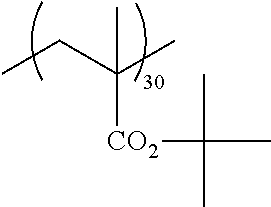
CCC(C)(C)[CO2]C(C)(C)C
